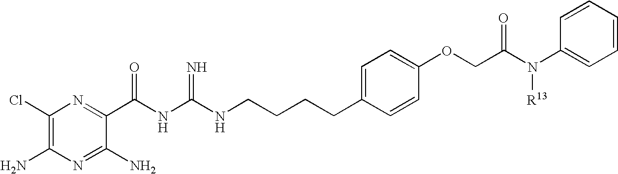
C1(Cl)=C(N)N=C(N)C(C(NC(NCCCCC2=CC=C(OCC(N(C3=CC=CC=C3)[R13])=O)C=C2)=N)=O)=N1
